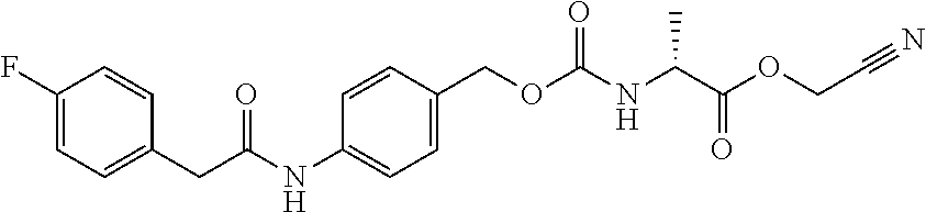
C1(NC(CC2=CC=C(F)C=C2)=O)=CC=C(COC(=O)NC(C(OCC#N)=O)C)C=C1
